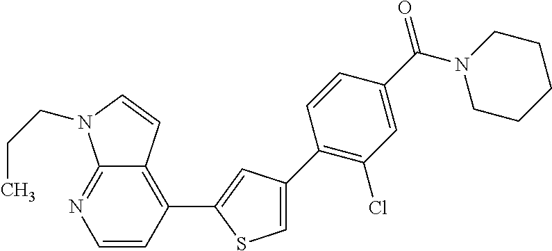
C12=NC=CC(C3=CC(C4=C(Cl)C=C(C(N5CCCCC5)=O)C=C4)=CS3)=C1C=CN2CCC
